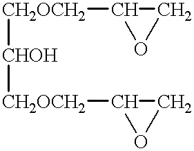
[CH2OCH2](C1OC1)[CHOH][CH2OCH2]C1OC1
